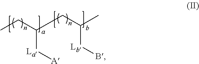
CCC(CC(C)[Lb]B)[La][A]
